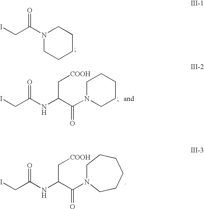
N1(C(CI)=O)CCCCC1.C1N(C(C(C[COOH])NC(CI)=O)=O)CCCC1.C(C(C(N1CCCCCC1)=O)NC(CI)=O)[COOH]
